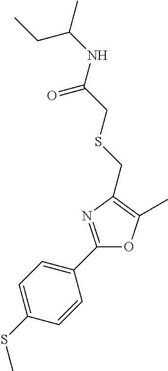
C1=C(SC)C=CC(C2=NC(CSCC(NC(C)CC)=O)=C(C)O2)=C1
